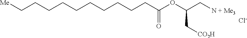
[Me]CCCCCCCCCCC(OC(C[N + Me3])C[CO2H])=O.[Cl-]
